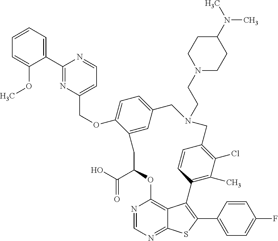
C1(C2=NC(COC3=CC=C4C=C3CC(C(O)=O)OC3=C5C(=NC=N3)SC(C3=CC=C(F)C=C3)=C5C3=C(C)C(Cl)=C(C=C3)CN(CCN3CCC(N(C)C)CC3)C4)=CC=N2)=CC=CC=C1OC
